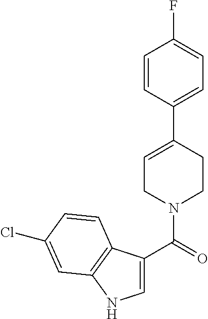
C1=C(C(=O)N2CCC(C3=CC=C(F)C=C3)=CC2)C2=C(N1)C=C(Cl)C=C2
